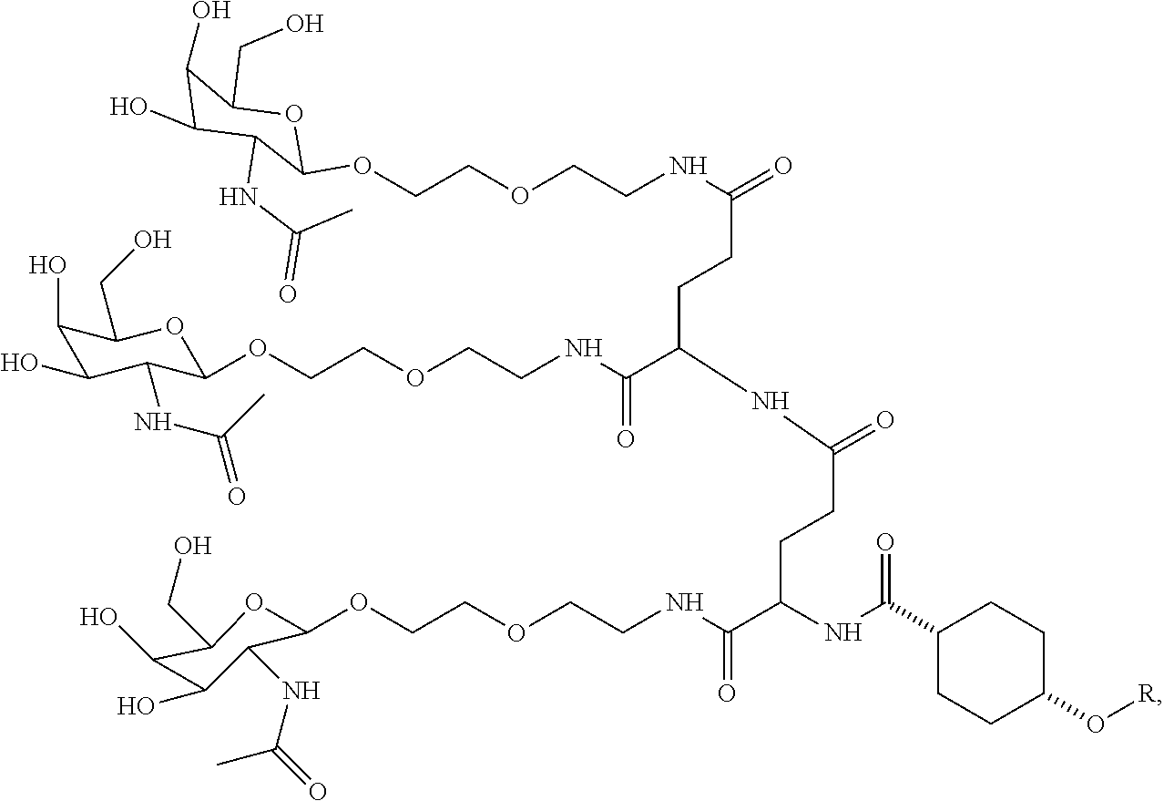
O(CCOCCNC(=O)CCC(C(NCCOCCOC1C(NC(C)=O)C(O)C(O)C(CO)O1)=O)NC(CCC(C(NCCOCCOC1C(NC(C)=O)C(O)C(O)C(CO)O1)=O)NC(=O)C1CCC(O[R])CC1)=O)C1C(NC(C)=O)C(O)C(O)C(CO)O1
